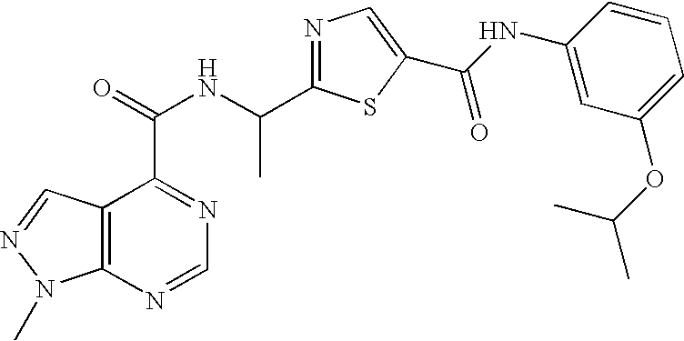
C12=C(N=CN=C1C(=O)NC(C1=NC=C(C(NC3=CC(OC(C)C)=CC=C3)=O)S1)C)N(C)N=C2
